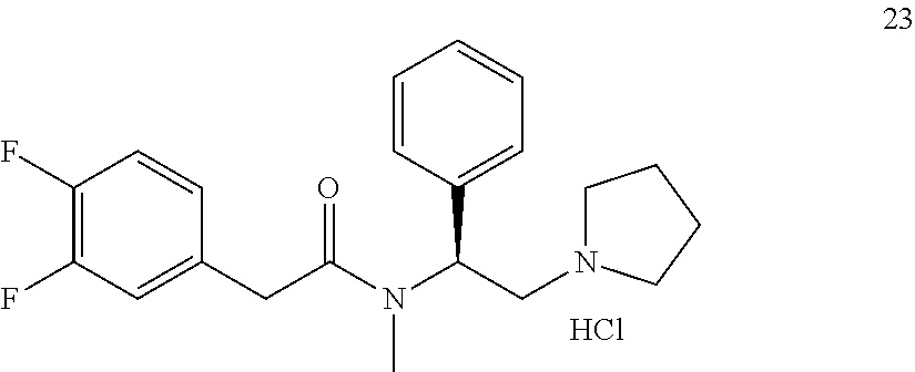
C1(F)=C(F)C=C(CC(N(C(CN2CCCC2)C2=CC=CC=C2)C)=O)C=C1.Cl
